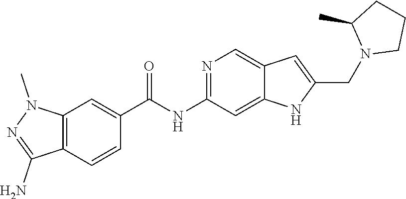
C1=C(C(=O)NC2=NC=C3C=C(CN4CCCC4C)NC3=C2)C=CC2=C1N(C)N=C2N
